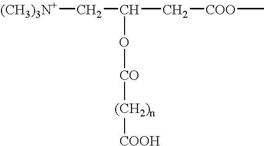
[(CH3)3N+]CC(C[COO]C)O[CO][(CH2)n][COOH]
